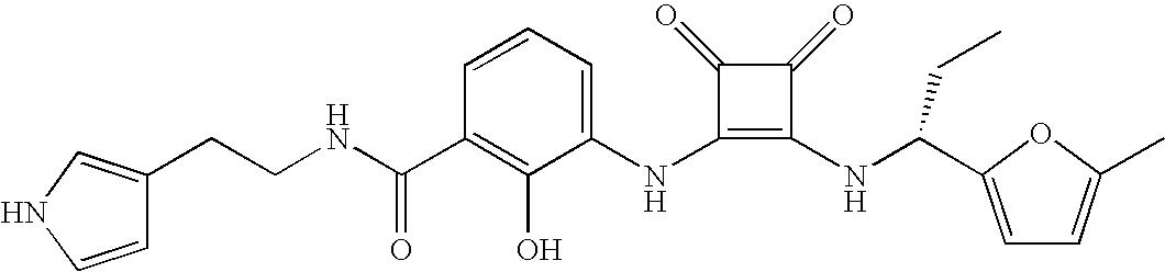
N(C1=C(NC(C2=CC=C(C)O2)CC)C(=O)C1=O)C1=CC=CC(C(=O)NCCC2=CNC=C2)=C1O
